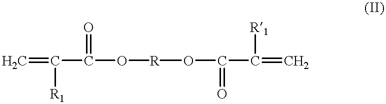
C=C([R1])C(=O)O[R]OC(=O)C([R1])=C
